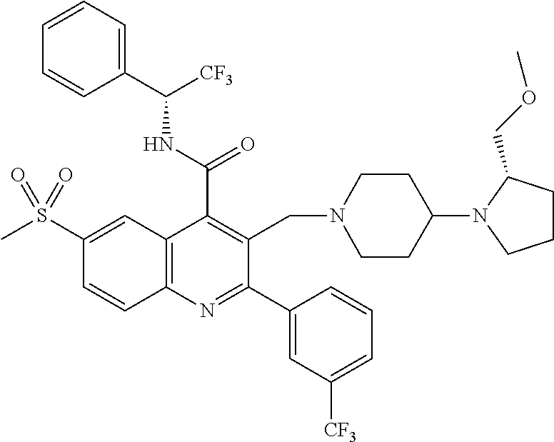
C1(C(=O)NC([CF3])C2=CC=CC=C2)=C(CN2CCC(N3CCCC3COC)CC2)C(C2=CC([CF3])=CC=C2)=NC2=C1C=C(S(C)(=O)=O)C=C2
